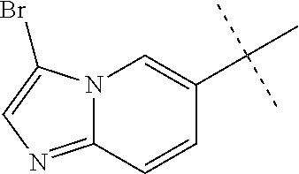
N12C(=NC=C1Br)C=CC(C(C)(C)C)=C2
